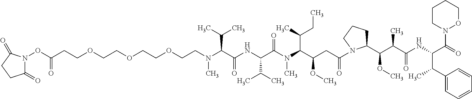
C(OCCOCCN(C(C(NC(C(N(C(C(CC(=O)N1C(C(C(C(NC(C(=O)N2OCCCC2)C(C2=CC=CC=C2)C)=O)C)OC)CCC1)OC)C(C)CC)C)=O)C(C)C)=O)C(C)C)C)COCCC(ON1C(=O)CCC1=O)=O
